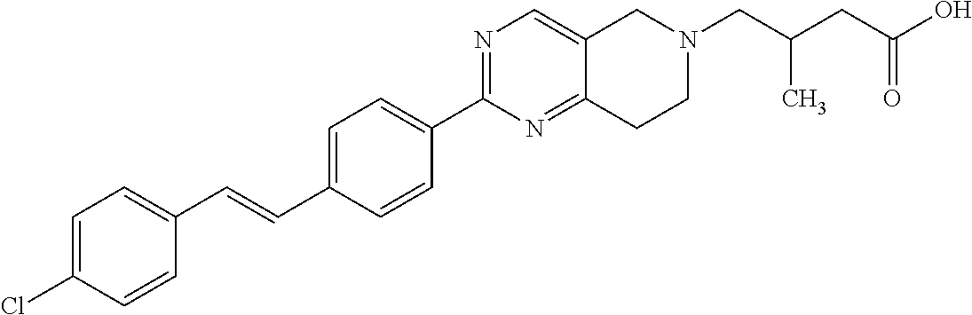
C1=C(Cl)C=CC(C=CC2=CC=C(C3=NC=C4C(=N3)CCN(CC(CC(O)=O)C)C4)C=C2)=C1
